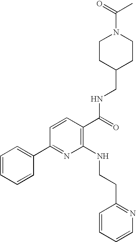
C1=CC=CC(C2=NC(NCCC3=NC=CC=C3)=C(C(NCC3CCN(C(=O)C)CC3)=O)C=C2)=C1
